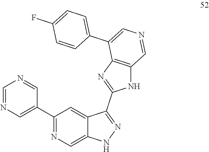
C1=NC=C(C2=NC=C3C(=C2)C(C2=NC4=C(N2)C=NC=C4C2=CC=C(F)C=C2)=NN3)C=N1
